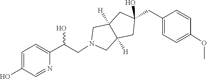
C1=C(CC2(O)CC3([H])CN(CC(C4=CC=C(O)C=N4)O)CC3([H])C2)C=CC(OC)=C1
